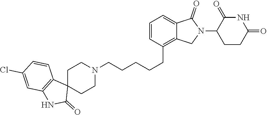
C1=CC(CCCCCN2CCC3(CC2)C2=C(NC3=O)C=C(Cl)C=C2)=C2C(=C1)C(=O)N(C1CCC(=O)NC1=O)C2
